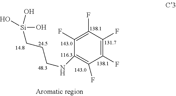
C1(F)=C(F)C(F)=C(F)C(NCCC[Si](O)(O)O)=C1F
